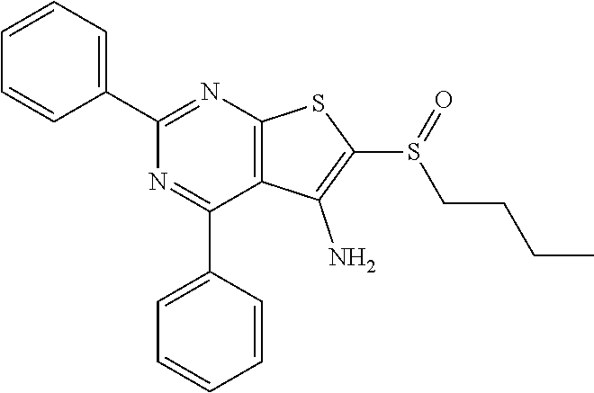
C1(C2=CC=CC=C2)=NC2=C(C(C3=CC=CC=C3)=N1)C(N)=C(S(=O)CCCC)S2
